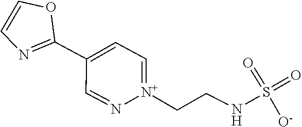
O1C=CN=C1C1=CC=[N+](CCNS(=O)(=O)[O-])N=C1
